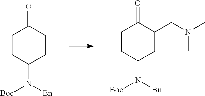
C1CC(N([Bn])[Boc])CCC1=O.C1CC(N([Bn])[Boc])CC(CN(C)C)C1=O
